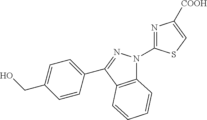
C12=C(C(C3=CC=C(CO)C=C3)=NN1C1=NC([COOH])=CS1)C=CC=C2
